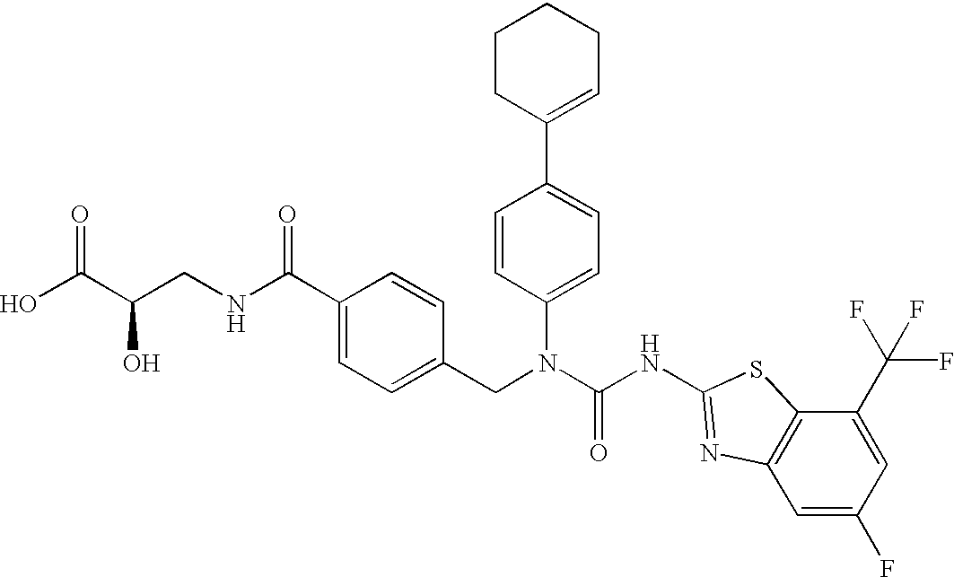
OC(C(CNC(C1=CC=C(CN(C(NC2=NC3=C(S2)C(C(F)(F)F)=CC(F)=C3)=O)C2=CC=C(C3=CCCCC3)C=C2)C=C1)=O)O)=O
